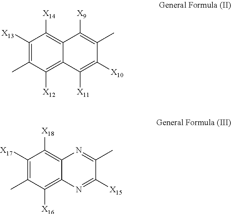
C1([X13])=C(C)C([X12])=C2C(=C1[X14])C([X9])=C(C)C([X10])=C2[X11].C1([X17])=C(C)C([X16])=C2C(=C1[X18])N=C(C)C([X15])=N2
